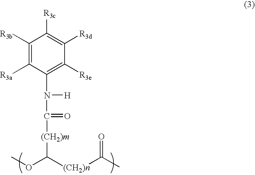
COC([(CH2)n]C(C)=O)[(CH2)m]C(N(C1=C([R3e])C([R3d])=C([R3c])C([R3b])=C1[R3a])[H])=O
